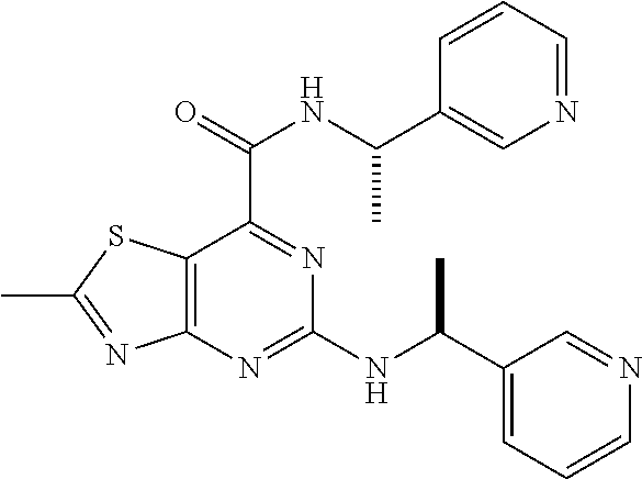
C12=C(N=C(NC(C3=CC=CN=C3)C)N=C1C(=O)NC(C1=CN=CC=C1)C)N=C(C)S2
